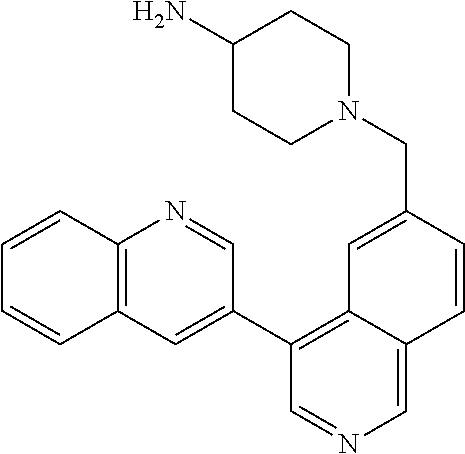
N1(CC2=CC3=C(C4=CC5=C(N=C4)C=CC=C5)C=NC=C3C=C2)CCC(N)CC1
